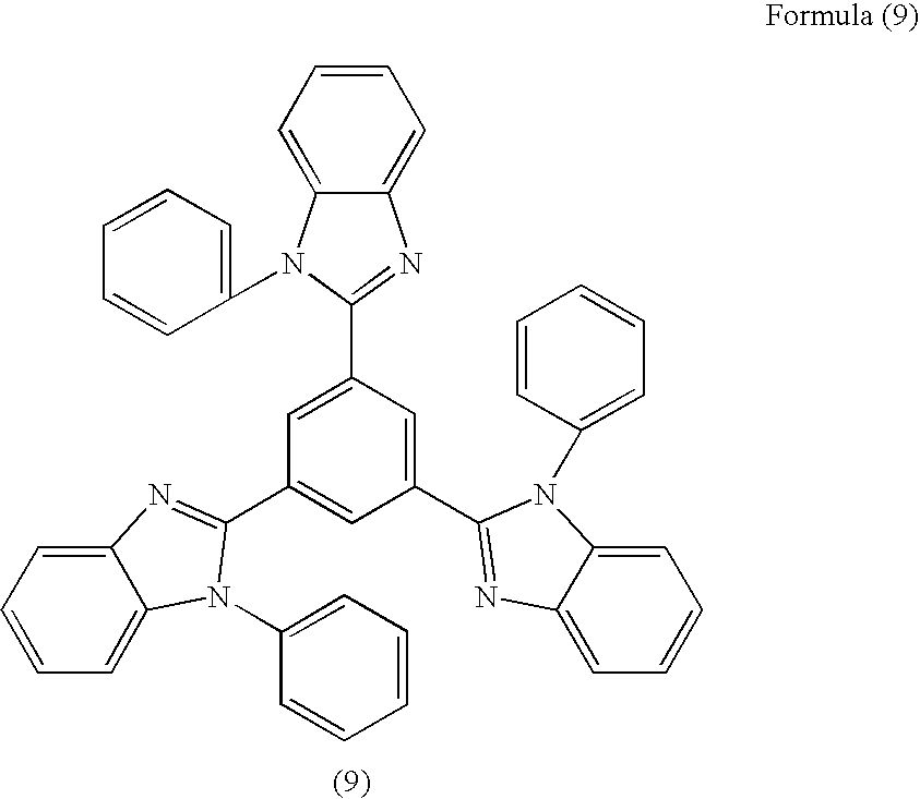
C1=CC=C2C(=C1)N=C(C1=CC(C3=NC4=CC=CC=C4N3C3=CC=CC=C3)=CC(C3=NC4=CC=CC=C4N3C3=CC=CC=C3)=C1)N2C1=CC=CC=C1
